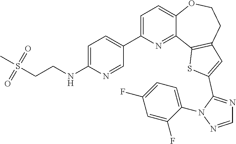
C1=C(C2=CC=C(NCCS(C)(=O)=O)N=C2)N=C2C(=C1)OCCC1=C2SC(C2=NC=NN2C2=CC=C(F)C=C2F)=C1
